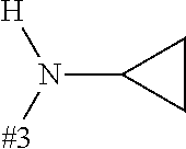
C1(N([#3])[H])CC1
